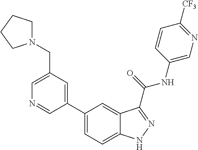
C1(CN2CCCC2)=CN=CC(C2=CC=C3C(=C2)C(C(NC2=CN=C([CF3])C=C2)=O)=NN3)=C1
